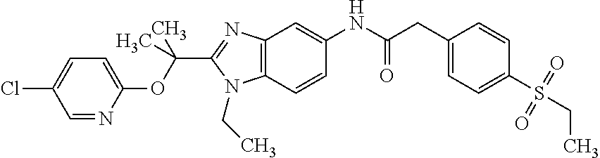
C1=NC(OC(C2=NC3=C(C=CC(NC(CC4=CC=C(S(=O)(=O)CC)C=C4)=O)=C3)N2CC)(C)C)=CC=C1Cl
